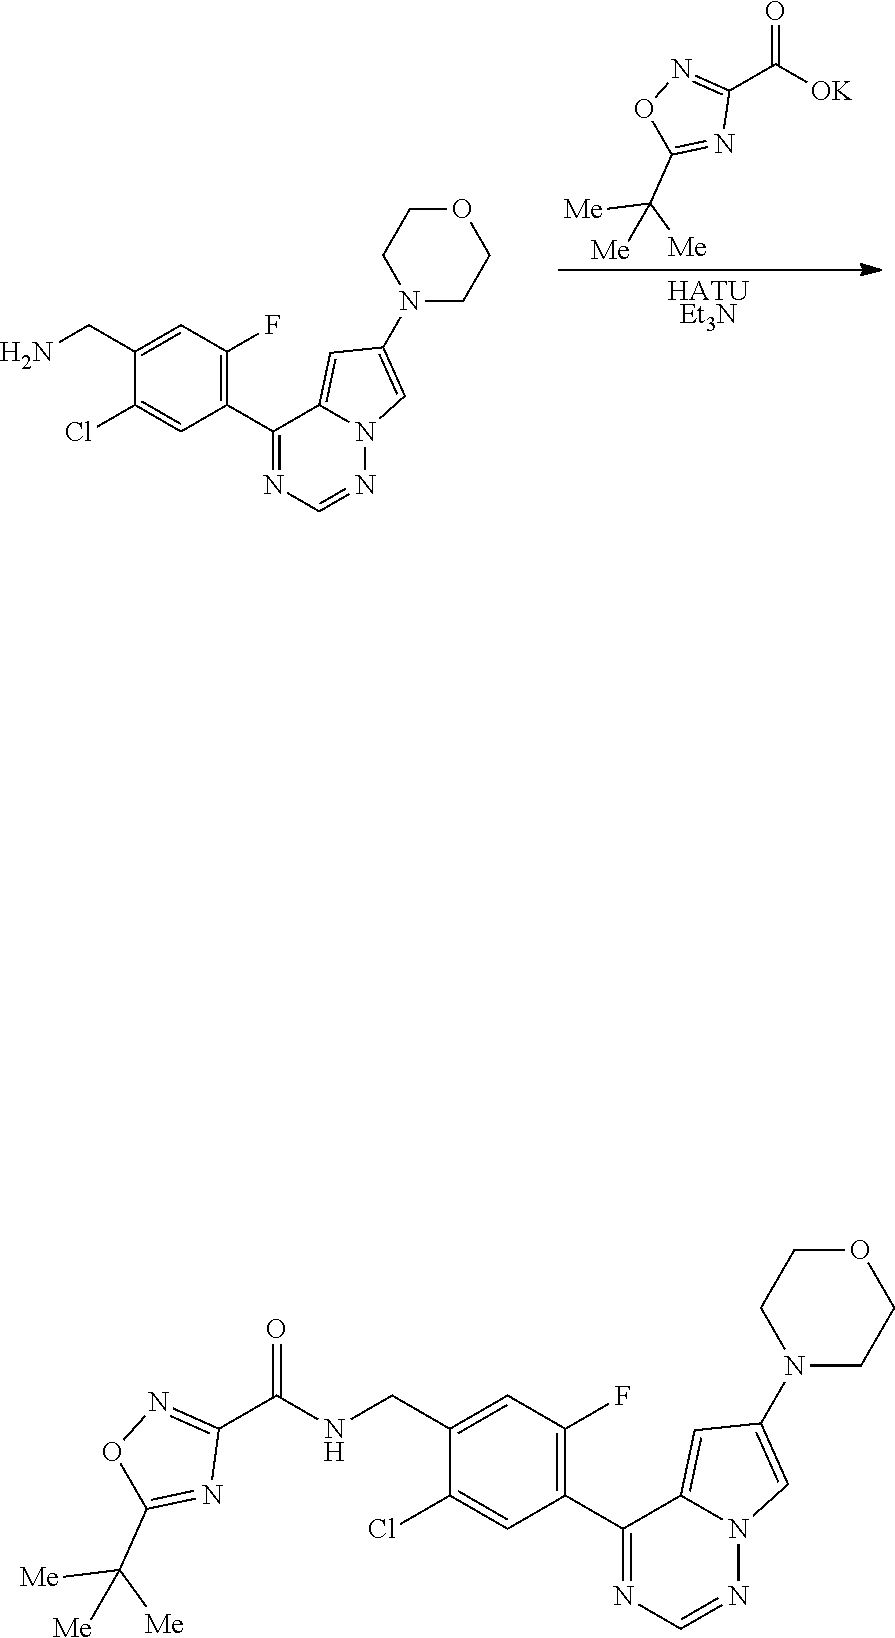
N12N=CN=C(C3=C(F)C=C(CNC(C4=NOC(C([Me])([Me])[Me])=N4)=O)C(Cl)=C3)C1=CC(N1CCOCC1)=C2.N12N=CN=C(C3=C(F)C=C(CN)C(Cl)=C3)C1=CC(N1CCOCC1)=C2.[HATUEt3N].[OK]C(C1=NOC(C([Me])([Me])[Me])=N1)=O
